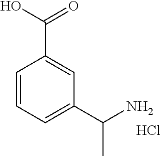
C1=CC=C(C(N)C)C=C1C(O)=O.Cl
